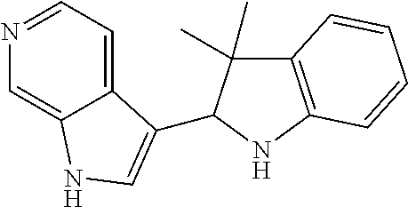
N1=CC=C2C(=C1)NC=C2C1C(C)(C)C2=C(N1)C=CC=C2
